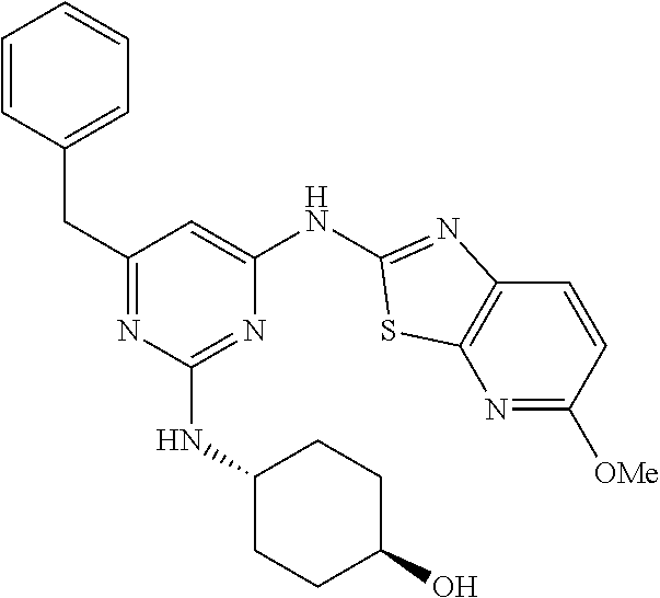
C1=CC(CC2=NC(NC3CCC(O)CC3)=NC(NC3=NC4=C(N=C([OMe])C=C4)S3)=C2)=CC=C1
